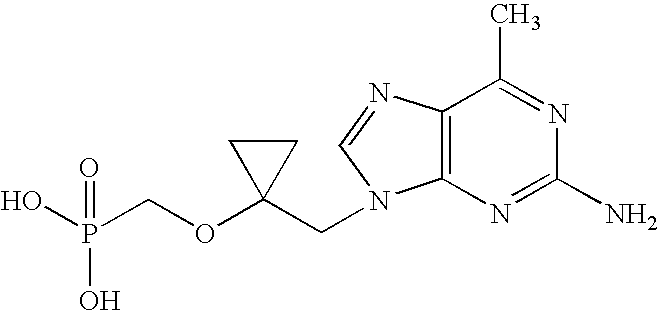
OP(COC1(CN2C3=C(N=C2)C(C)=NC(N)=N3)CC1)(O)=O
